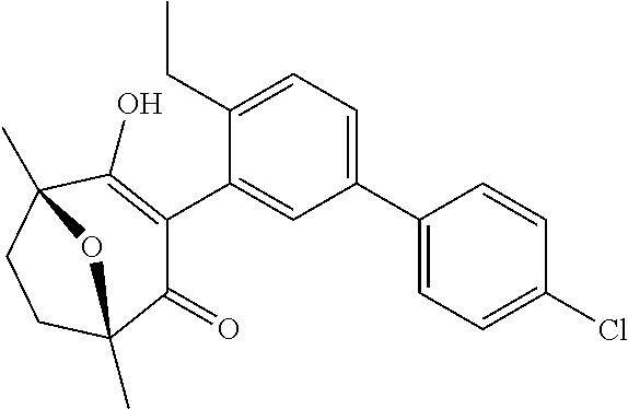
C1(C2=CC=C(CC)C(C3=C(O)C4(C)CCC(C)(C3=O)O4)=C2)=CC=C(Cl)C=C1
